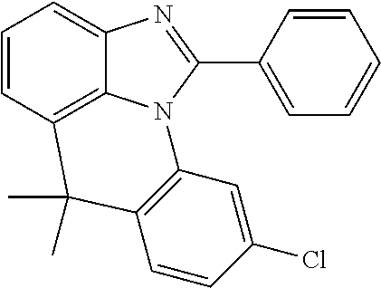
C1=CC2=C3C(=C1)N=C(C1=CC=CC=C1)N3C1=C(C=CC(Cl)=C1)C2(C)C
